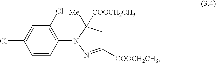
ClC1=CC(Cl)=C(N2N=C([COOCH2CH3])CC2([Me])[COOCH2CH3])C=C1
